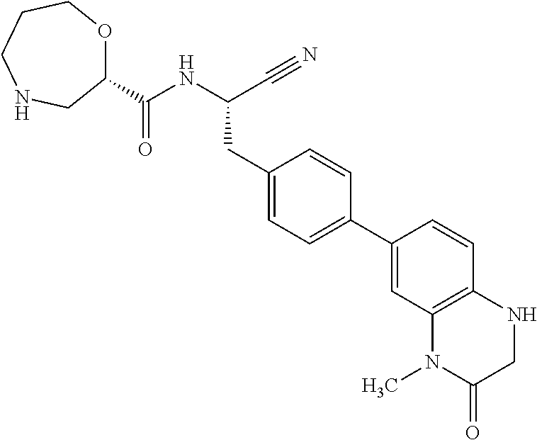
C1(C2=CC=C(CC(NC(=O)C3OCCCNC3)C#N)C=C2)=CC2=C(C=C1)NCC(=O)N2C
